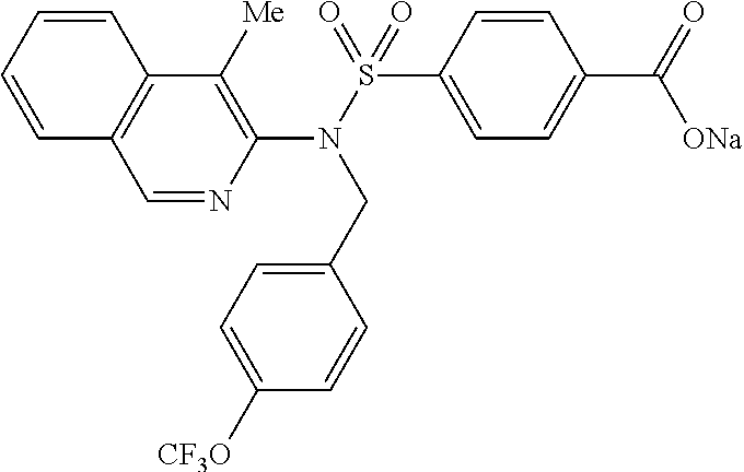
C1=NC(N(S(=O)(C2=CC=C(C(=O)[ONa])C=C2)=O)CC2=CC=C([CF3O])C=C2)=C([Me])C2=C1C=CC=C2
